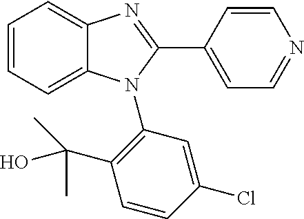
C1=CC=C2C(=C1)N=C(C1=CC=NC=C1)N2C1=C(C(C)(O)C)C=CC(Cl)=C1
